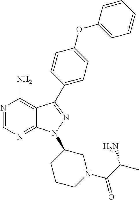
N1=CN=C2C(=C1N)C(C1=CC=C(OC3=CC=CC=C3)C=C1)=NN2C1CCCN(C(C(C)N)=O)C1
